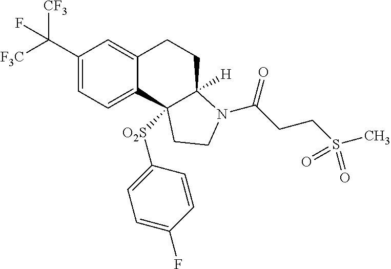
C(C1=CC=C2C(=C1)CCC1([H])C2([O2S]C2=CC=C(F)C=C2)CCN1C(=O)CCS(C)(=O)=O)([F3C])([CF3])F
